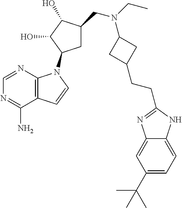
C1=NC2=C(C(N)=N1)C=CN2C1CC(CN(CC)C2CC(CCC3=NC4=CC(C(C)(C)C)=CC=C4N3)C2)C(O)C1O
